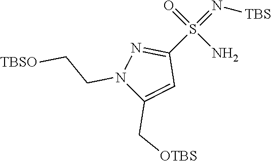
N1(CC[TBSO])C(C[OTBS])=CC(S(=N[TBS])(=O)N)=N1
